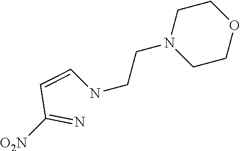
C1CN(CCNC=CC(=N)[O2N])CCO1
